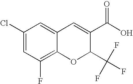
C1(Cl)=CC(F)=C2C(=C1)C=C(C(O)=O)C(C(F)(F)F)O2
